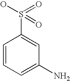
C1=CC=C(N)C=C1S(O)(=O)=O
